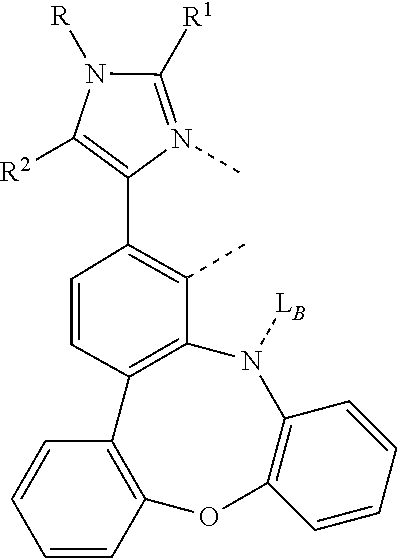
N1([R])C([R1])=N(C)C(C2=C(C)C3=C(C=C2)C2=C(OC4=C(N3[LB])C=CC=C4)C=CC=C2)=C1[R2]
